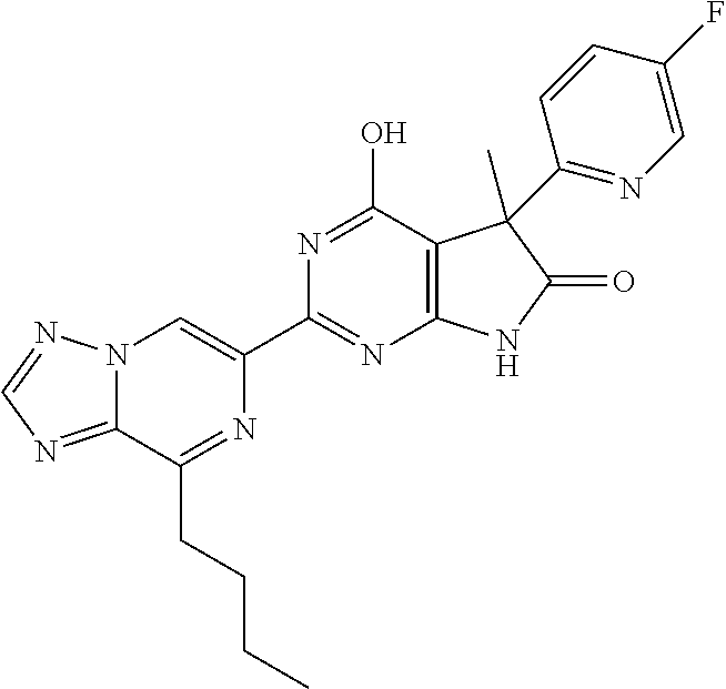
C12=NC=NN1C=C(C1=NC3=C(C(O)=N1)C(C)(C1=NC=C(F)C=C1)C(=O)N3)N=C2CCCC
